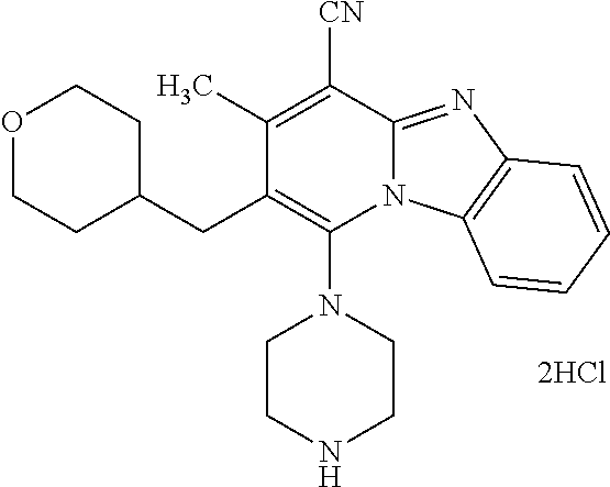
[2HCl].C1CNCCN1C1=C(CC2CCOCC2)C(C)=C([CN])C2=NC3=C(N12)C=CC=C3
